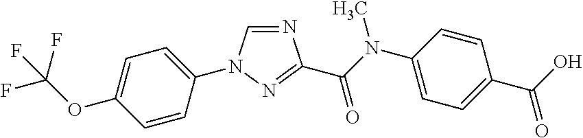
C1=CC(N2C=NC(C(N(C3=CC=C(C(O)=O)C=C3)C)=O)=N2)=CC=C1OC(F)(F)F
